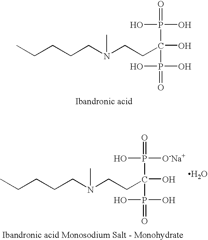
C(CCCN(CCC(P(O)(O)=O)(O)P(O)(O)=O)C)C.C(CCCN(CCC(P([O-Na+])(O)=O)(O)P(O)(O)=O)C)C.O
